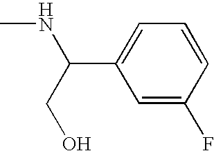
C1=C(F)C=CC=C1C(NC)CO
